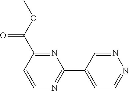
C1(C(=O)OC)=NC(C2=CC=NN=C2)=NC=C1
